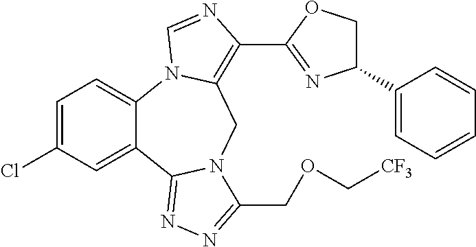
C1=C(Cl)C=C2C(=C1)N1C(=C(C3=NC(C4=CC=CC=C4)CO3)N=C1)CN1C2=NN=C1COC[CF3]
